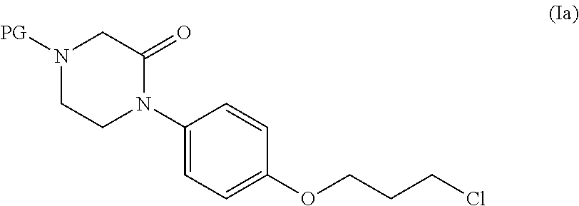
N1([PG])CCN(C2=CC=C(OCCCCl)C=C2)C(=O)C1
